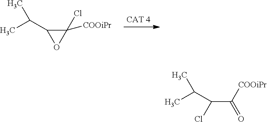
C1(Cl)([COOiPr])C(C(C)C)O1.C(C(C(C)C)Cl)([COOiPr])=O
